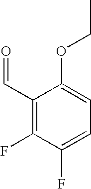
C1(C=O)=C(F)C(F)=CC=C1OCC
